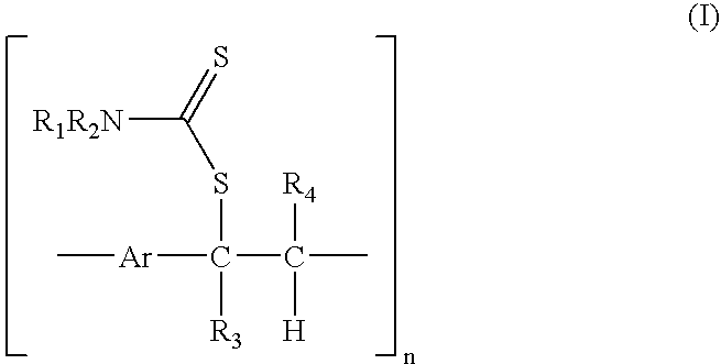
[R1R2N]C(=S)SC([R3])(C(C)([R4])[H])[Ar]C
